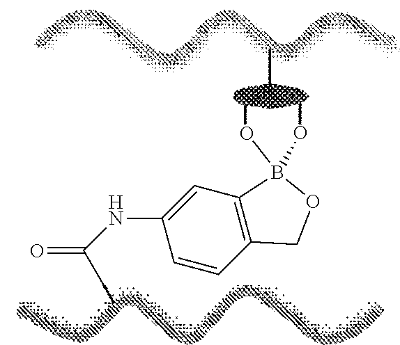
O=C(NC1=CC2=C(C=C1)COB2(O)O)C
